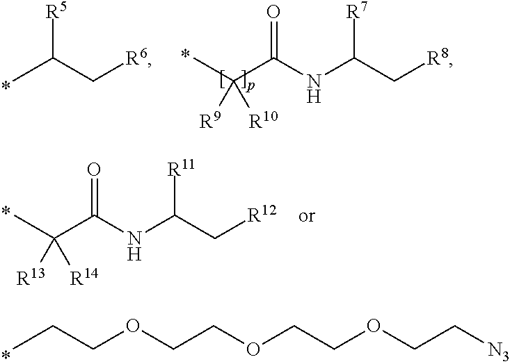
CC(C[R6])[R5].N(C(C[R8])[R7])C(=O)C(C)([R9])[R10].N(C(C[R12])[R11])C(=O)C(C)([R13])[R14].CCCOCCOCCOCC[N3]
